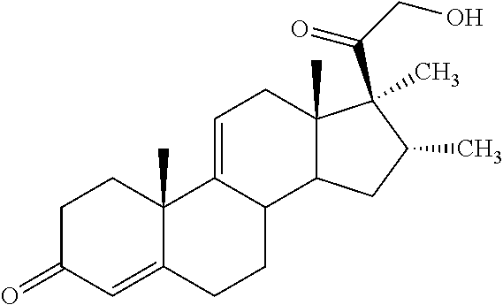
CC1CC2C(C)(C1(C(=O)CO)C)CC=C1C2CCC2=CC(=O)CCC12C
